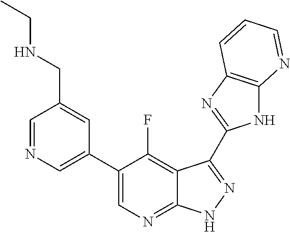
C1=NC=C(C2=CN=C3C(=C2F)C(C2=NC4=C(N2)N=CC=C4)=NN3)C=C1CNCC
